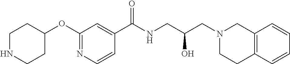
N1=C(OC2CCNCC2)C=C(C(NCC(CN2CC3=C(CC2)C=CC=C3)O)=O)C=C1
